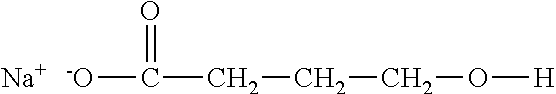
[-O]C(CCCO[H])=O.[Na]
